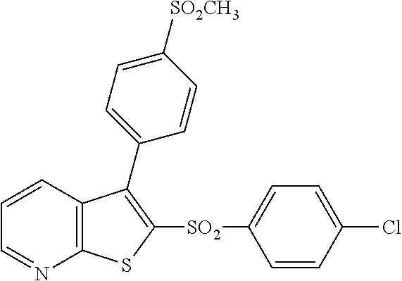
C1=CC2=C(N=C1)SC([SO2]C1=CC=C(Cl)C=C1)=C2C1=CC=C([SO2CH3])C=C1
